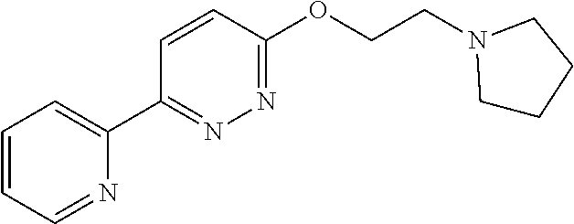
C1=CC=NC(C2=NN=C(OCCN3CCCC3)C=C2)=C1
